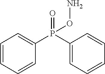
C1=CC=CC(P(C2=CC=CC=C2)(=O)ON)=C1
